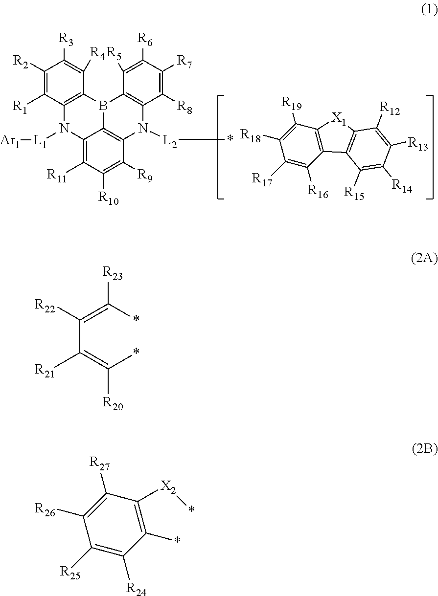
C1([R19])=C([R18])C([R17])=C([R16])C2=C1[X1]C1=C2C([R15])=C([R14])C([R13])=C1[R12].C1([R2])=C([R1])C2=C(C([R4])=C1[R3])B1C3=C(C([R8])=C([R7])C([R6])=C3[R5])N([L2]*)C3=C1C(=C([R11])C([R10])=C3[R9])N2[L1][Ar1].C(C(=C(*)[R20])[R21])([R22])=C(*)[R23].C1([R27])=C([R26])C([R25])=C([R24])C(*)=C1[X2]*
